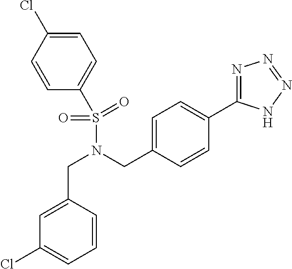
C1=C(Cl)C=CC(S(N(CC2=CC=C(C3=NN=NN3)C=C2)CC2=CC(Cl)=CC=C2)(=O)=O)=C1
